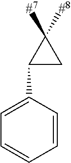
C1=CC(C2CC2([#7])[#8])=CC=C1
